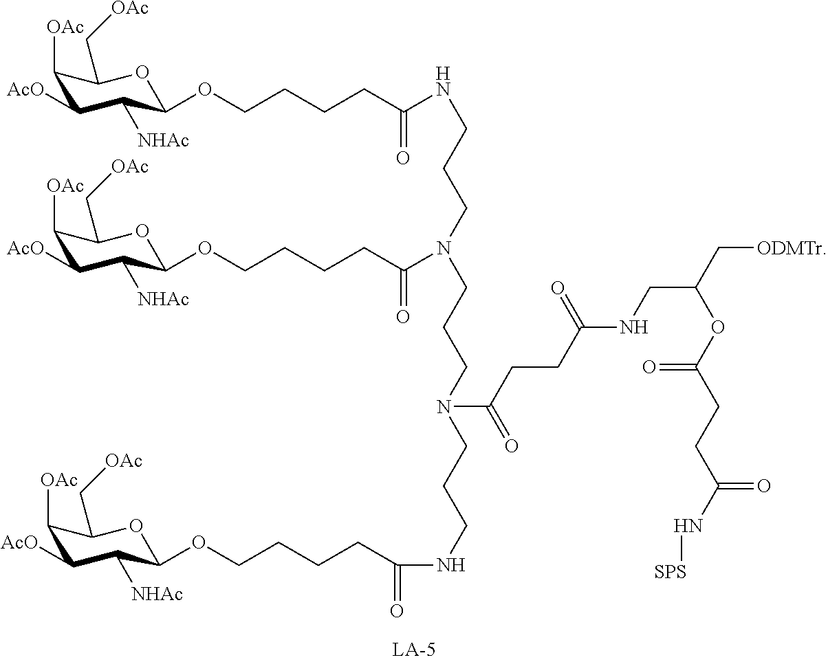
C1([OAc])C([AcO])C([NHAc])C(OCCCCC(=O)NCCCN(CCCN(CCCNC(=O)CCCCOC2C([NHAc])C([AcO])C([OAc])C(C[OAc])O2)C(=O)CCC(=O)NCC(OC(CCC(N[SPS])=O)=O)C[ODMTr])C(=O)CCCCOC2C([NHAc])C([AcO])C([OAc])C(C[OAc])O2)OC1C[OAc]
